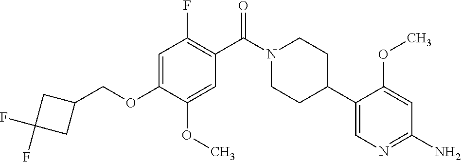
C1=C(OCC2CC(F)(F)C2)C(OC)=CC(C(N2CCC(C3=CN=C(N)C=C3OC)CC2)=O)=C1F
